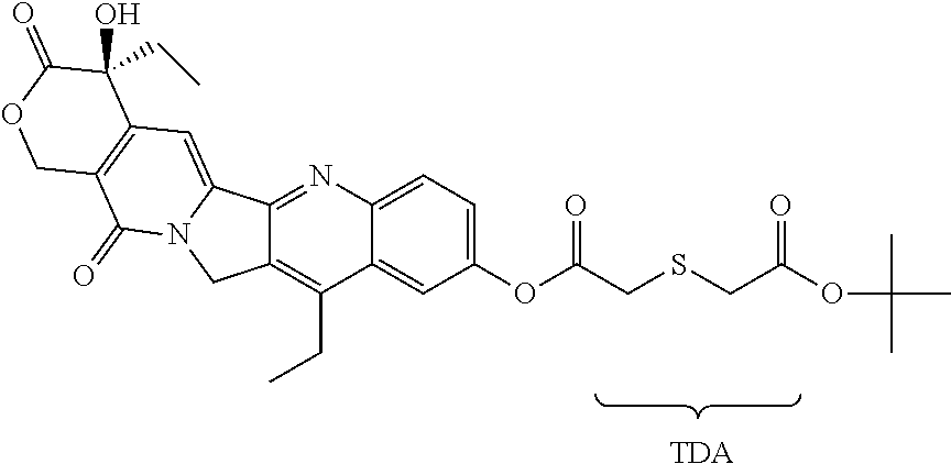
C12=CC(OC(CSCC(OC(C)(C)C)=O)=O)=CC=C1N=C1C3=CC4=C(C(=O)N3CC1=C2CC)COC(=O)C4(CC)O.[TDA]
